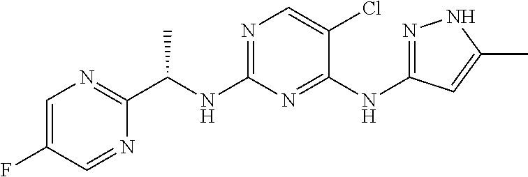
C1=C(F)C=NC(C(C)NC2=NC=C(Cl)C(NC3=NNC(C)=C3)=N2)=N1
